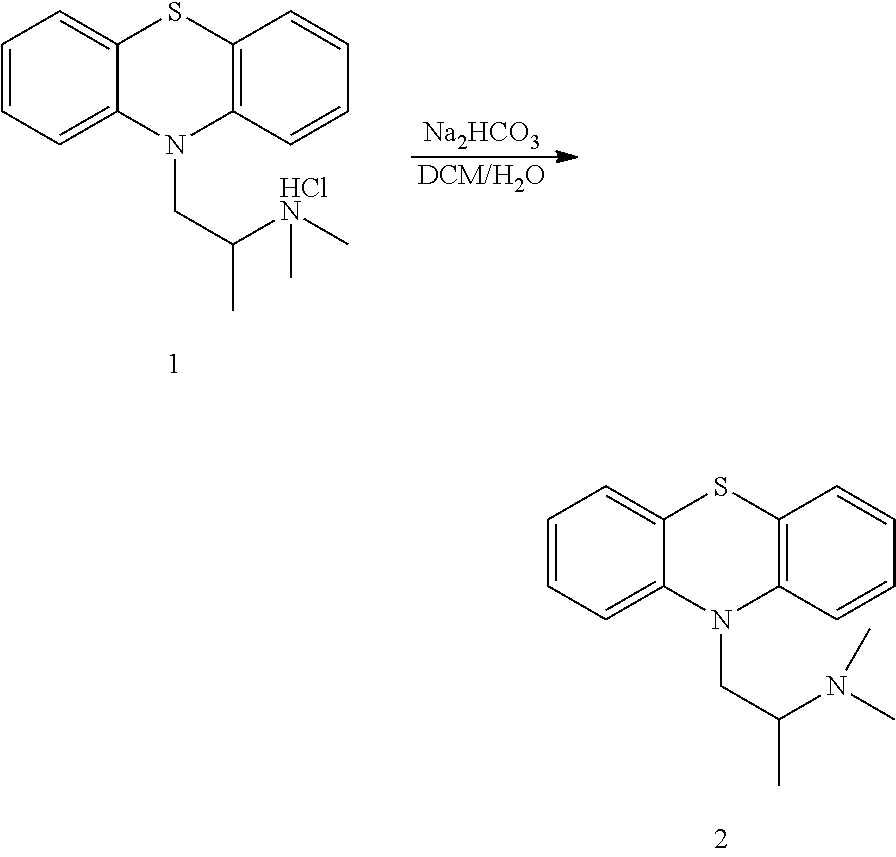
C12=CC=CC=C1SC1=C(N2CC(C)N(C)C)C=CC=C1.[Na2HCO3].[DCM/H2O].C12=CC=CC=C1SC1=C(N2CC(C)[HClN](C)C)C=CC=C1
